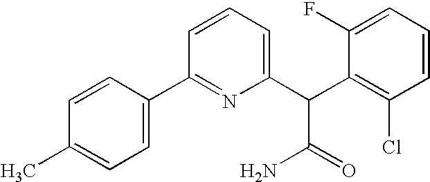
C1(C)=CC=C(C2=NC(C(C3=C(Cl)C=CC=C3F)C(=O)N)=CC=C2)C=C1
